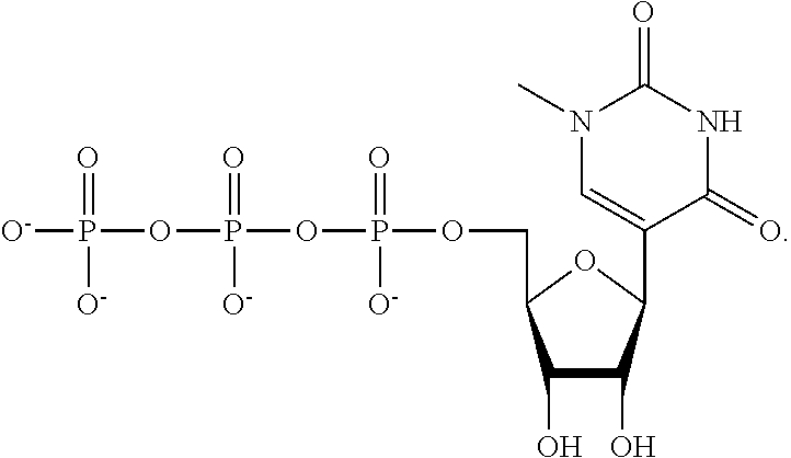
[O-]P(=O)([O-])OP(OP(OCC1C(O)C(O)C(C2=CN(C)C(=O)NC2=O)O1)(=O)[O-])(=O)[O-]
